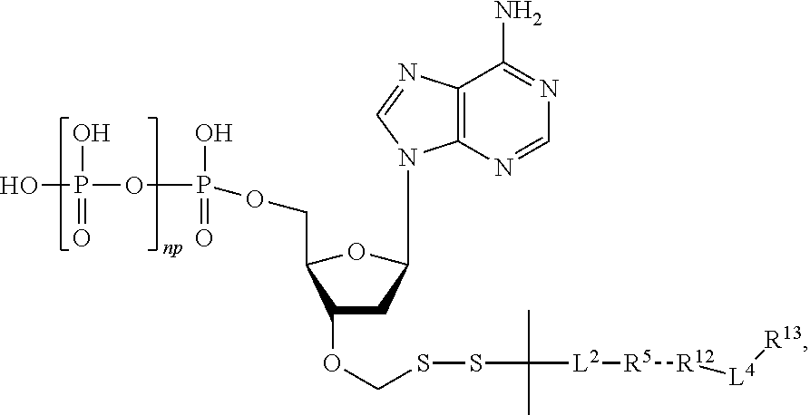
OP(OP(O)(=O)OCC1OC(N2C=NC3=C2N=CN=C3N)CC1OCSSC(C)(C)[L2][R5][R12][L4][R13])(O)=O
